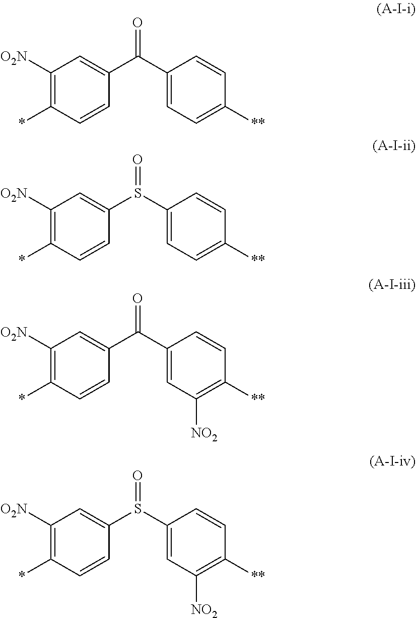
*C1=C([O2N])C=C(C(C2=CC=C([**])C=C2)=O)C=C1.*C1=C([O2N])C=C(S(C2=CC=C([**])C=C2)=O)C=C1.*C1=C([O2N])C=C(C(C2=CC([NO2])=C([**])C=C2)=O)C=C1.*C1=C([O2N])C=C(S(C2=CC([NO2])=C([**])C=C2)=O)C=C1
